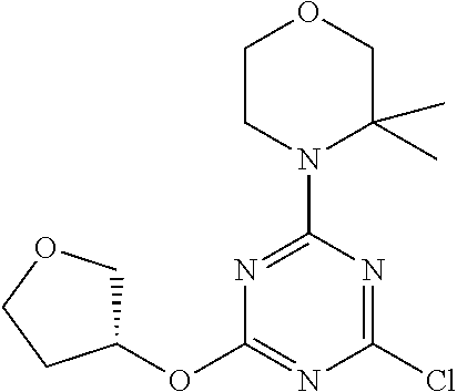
C1CN(C2=NC(OC3COCC3)=NC(Cl)=N2)C(C)(C)CO1
